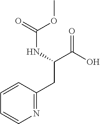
N1=C(CC(C(O)=O)NC(OC)=O)C=CC=C1
